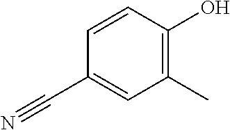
C1(C)=C(O)C=CC(C#N)=C1
